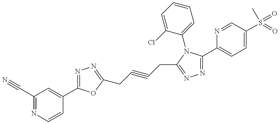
C1(C#N)=NC=CC(C2=NN=C(CC#CCC3=NN=C(C4=CC=C(S(=O)(C)=O)C=N4)N3C3=CC=CC=C3Cl)O2)=C1
